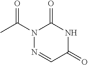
N1(C(=O)C)N=CC(=O)NC1=O
